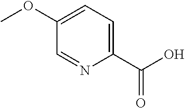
C1(OC)=CC=C(C(=O)O)N=C1
